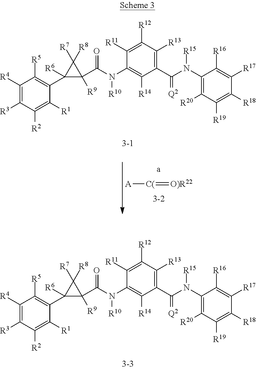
[A][C(]=[O)R22].C1([R11])=C([R12])C([R13])=C(C(N(C2=C([R20])C([R19])=C([R18])C([R17])=C2[R16])[R15])=[Q2])C([R14])=C1N(C(C1([R9])C(C2=C([R5])C([R4])=C([R3])C([R2])=C2[R1])([R6])C1([R8])[R7])=O)[R10].C1([R11])=C([R12])C([R13])=C(C(N(C2=C([R20])C([R19])=C([R18])C([R17])=C2[R16])[R15])=[Q2])C([R14])=C1N(C(C1([R9])C(C2=C([R5])C([R4])=C([R3])C([R2])=C2[R1])([R6])C1([R8])[R7])=O)[R10]
